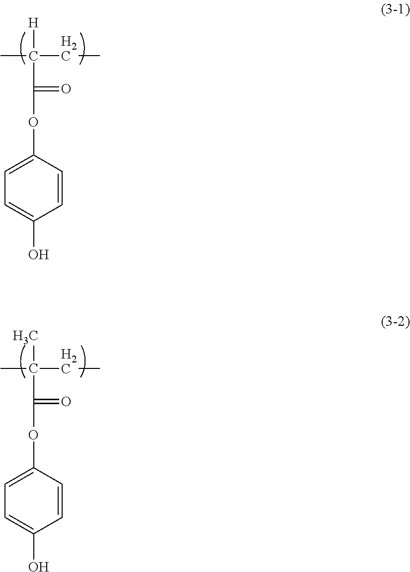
C1=C(OC(C(C)(CC)[H])=O)C=CC(O)=C1.C1=C(OC(C(C)(CC)C)=O)C=CC(O)=C1
